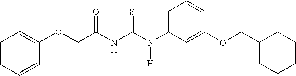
C(NC(N(C1=CC=CC(OCC2CCCCC2)=C1)[H])=S)(=O)COC1=CC=CC=C1
